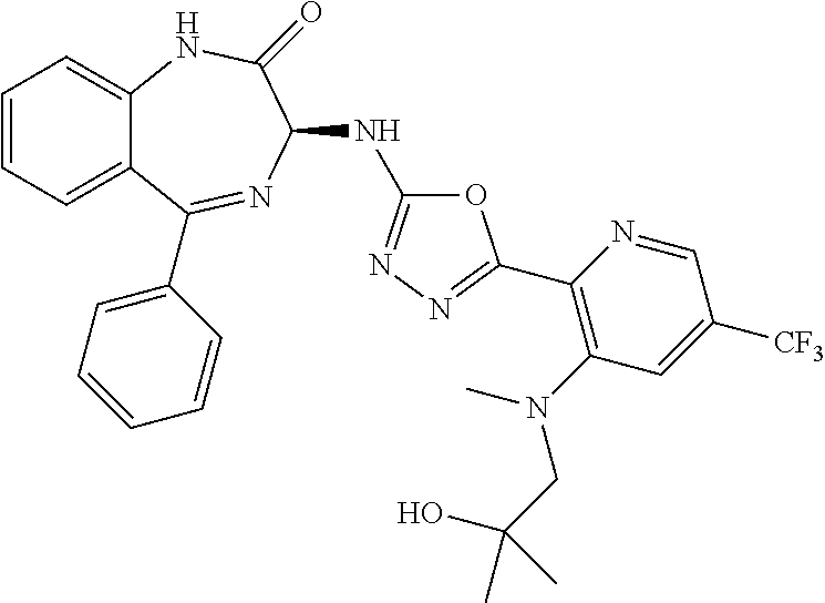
C1=CC=C2C(=C1)NC(=O)C(NC1=NN=C(C3=C(N(CC(O)(C)C)C)C=C([CF3])C=N3)O1)N=C2C1=CC=CC=C1
